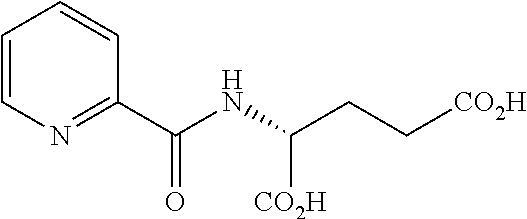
C1=CN=C(C(NC(CC[CO2H])[CO2H])=O)C=C1
